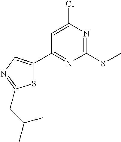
C1(C2=CN=C(CC(C)C)S2)=NC(SC)=NC(Cl)=C1
